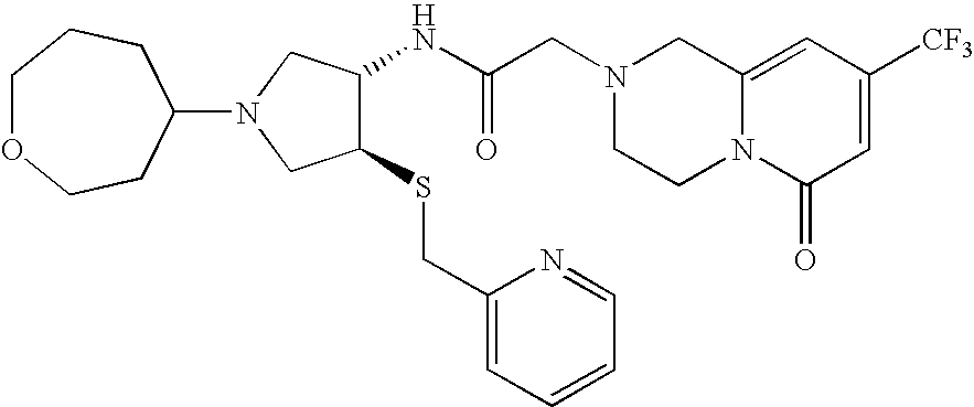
C12=CC([CF3])=CC(=O)N1CCN(CC(NC1C(SCC3=CC=CC=N3)CN(C3CCOCCC3)C1)=O)C2
